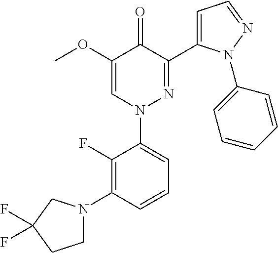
C1(F)=C(N2CCC(F)(F)C2)C=CC=C1N1N=C(C2=CC=NN2C2=CC=CC=C2)C(=O)C(OC)=C1
